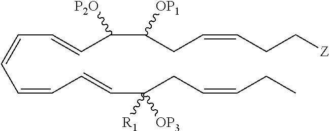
C(C=CC=CC(C(CC=CCC[Z])[OP1])[P2O])=CC=CC(CC=CCC)([OP3])[R1]
